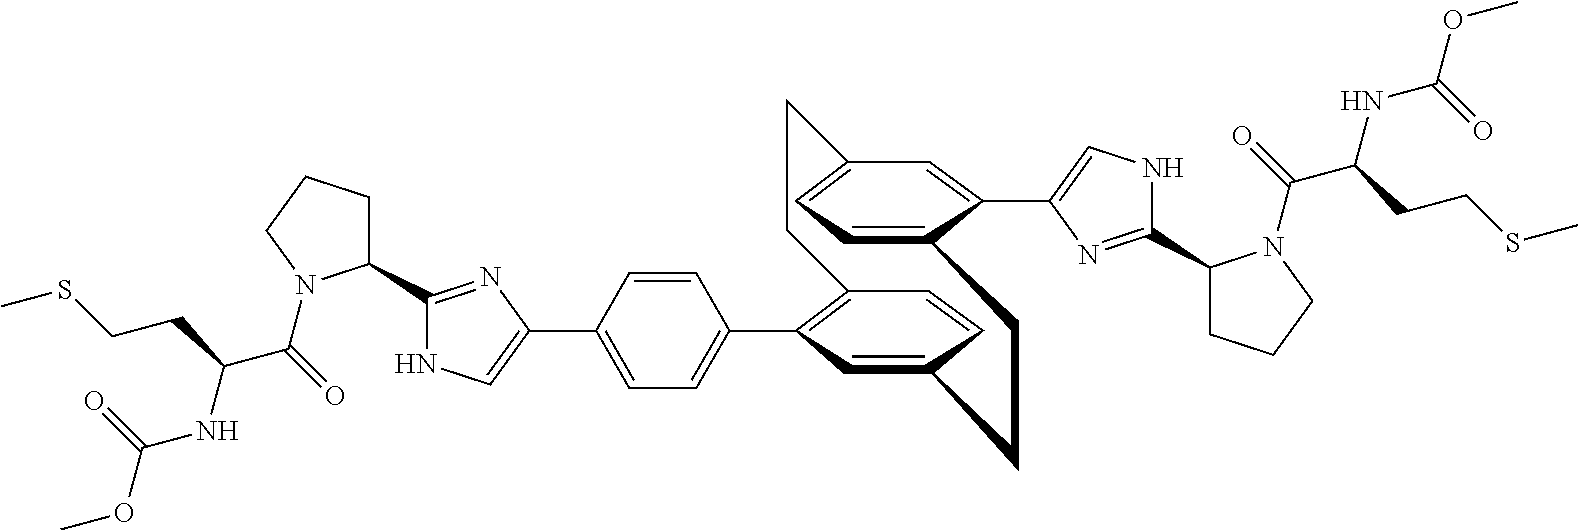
C1(C2=CC=C(C3=C4C=CC(=C3)CCC3=CC=C(C=C3C3=CNC(C5CCCN5C(=O)C(NC(OC)=O)CCSC)=N3)CC4)C=C2)=CNC(C2CCCN2C(=O)C(NC(OC)=O)CCSC)=N1
